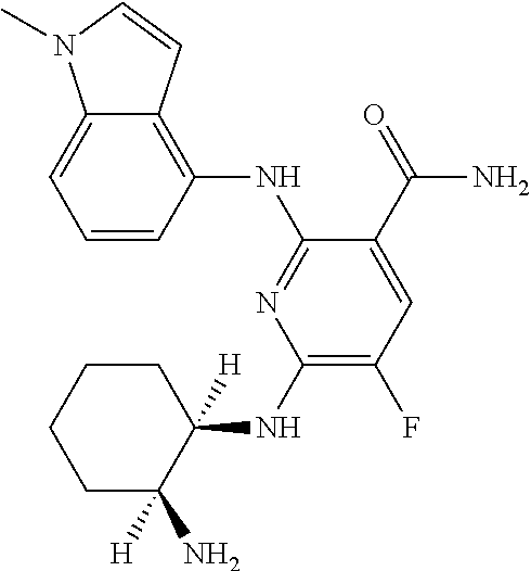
C1(NC2([H])CCCCC2([H])N)=C(F)C=C(C(=O)N)C(NC2=C3C(=CC=C2)N(C)C=C3)=N1
